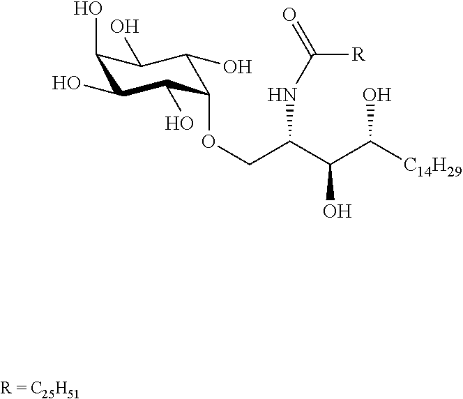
O(CC(C(C([C14H29])O)O)NC(=O)[R])C1C(O)C(O)C(O)C(O)C1O
